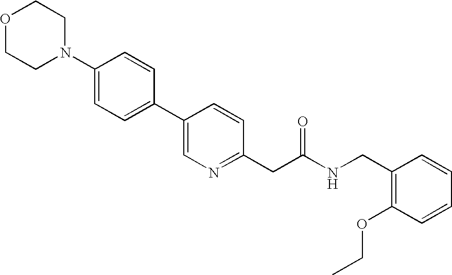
C1(N2CCOCC2)=CC=C(C2=CN=C(CC(NCC3=C(OCC)C=CC=C3)=O)C=C2)C=C1
